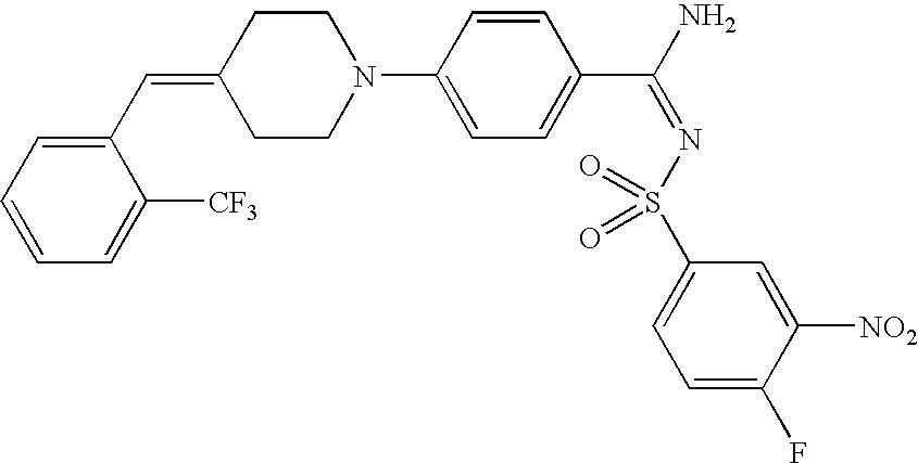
C1(C=C2CCN(C3=CC=C(C(N)=NS(C4=CC=C(F)C([NO2])=C4)(=O)=O)C=C3)CC2)=CC=CC=C1[CF3]
